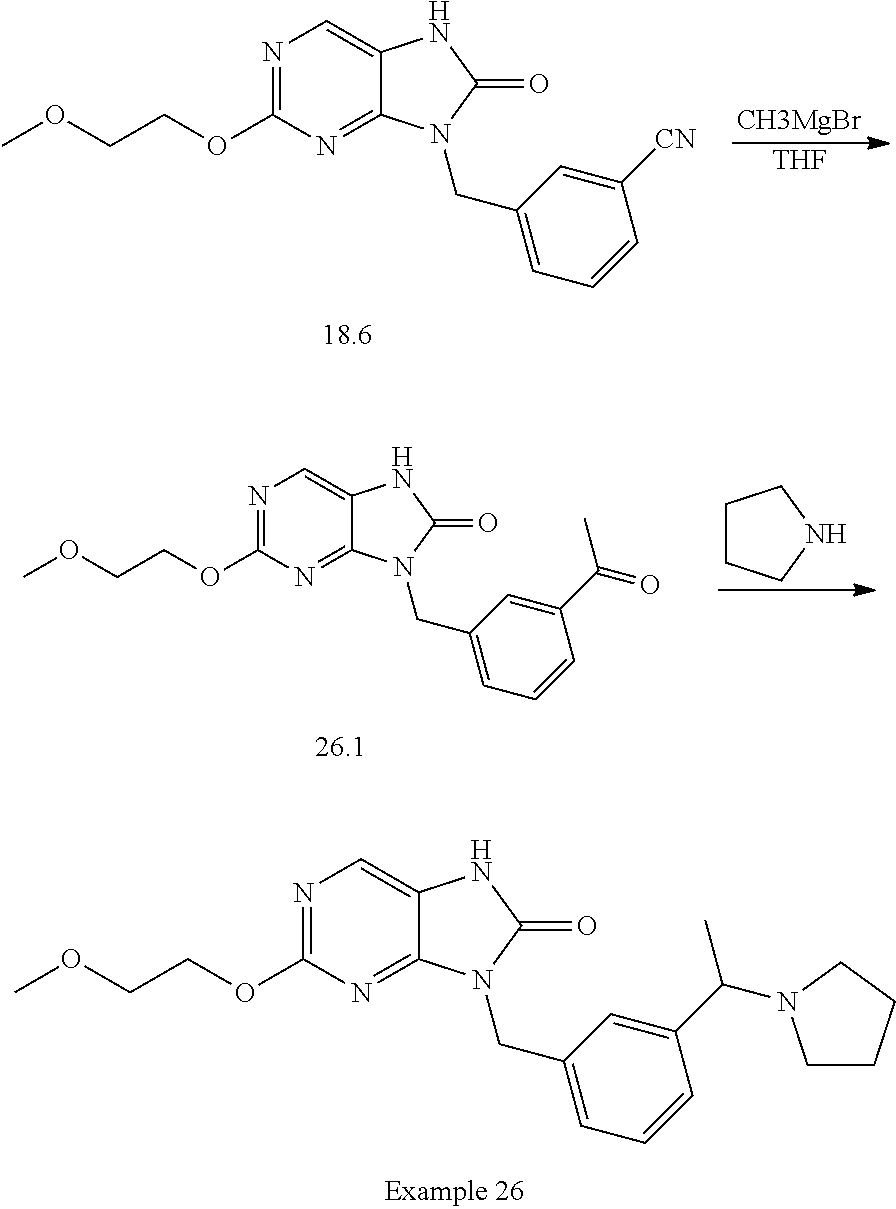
N1=C(OCCOC)N=C2C(=C1)NC(=O)N2CC1=CC=CC([CN])=C1.[CH3MgBr].[THF].C1CCNC1.N1=C(OCCOC)N=C2C(=C1)NC(=O)N2CC1=CC=CC(C(=O)C)=C1.N1=C(OCCOC)N=C2C(=C1)NC(=O)N2CC1=CC=CC(C(C)N2CCCC2)=C1
